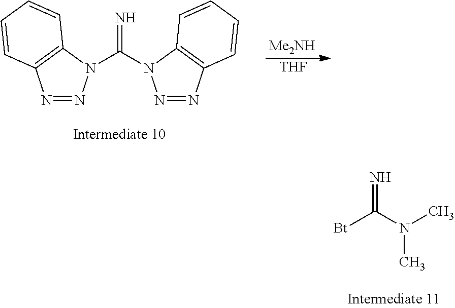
N1=NN(C(=N)N2N=NC3=C2C=CC=C3)C2=C1C=CC=C2.[Me2NH].[THF].[Bt]C(N(C)C)=N
